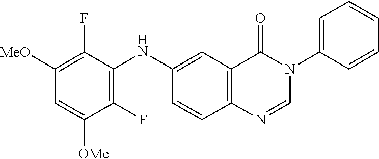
C1(F)=C([MeO])C=C([OMe])C(F)=C1NC1=CC2=C(C=C1)N=CN(C1=CC=CC=C1)C2=O
